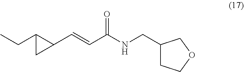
C(C1C(C=CC(NCC2CCOC2)=O)C1)C
